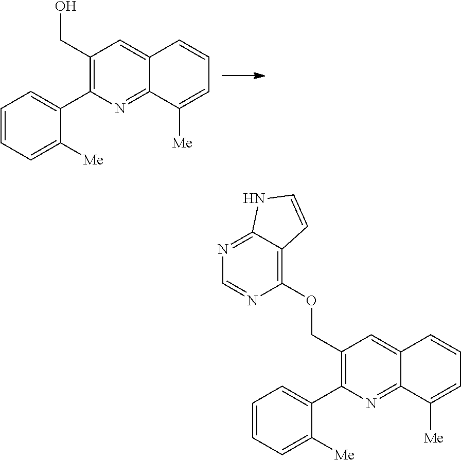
C1=CC=C([Me])C(C2=C(CO)C=C3C(=N2)C([Me])=CC=C3)=C1.C1=CC=C([Me])C(C2=C(COC3=C4C(=NC=N3)NC=C4)C=C3C(=N2)C([Me])=CC=C3)=C1
